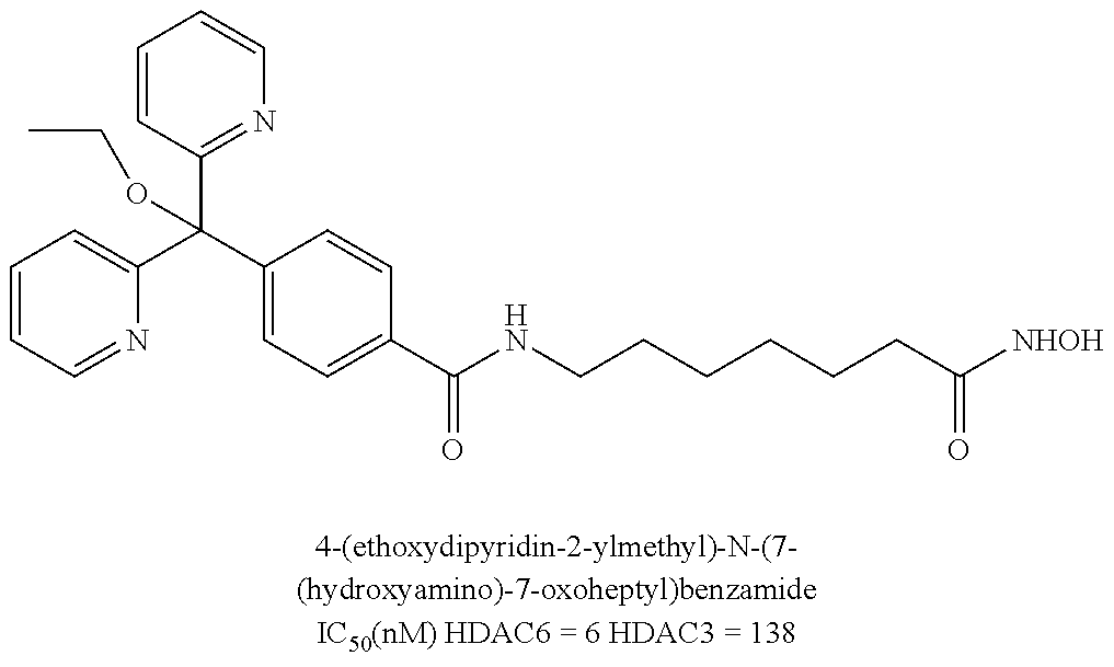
C1=CC=NC(C(C2=CC=C(C(NCCCCCCC([NHOH])=O)=O)C=C2)(C2=NC=CC=C2)OCC)=C1
